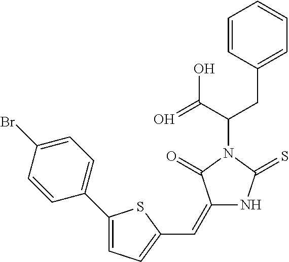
C1=CC(CC(C(=O)O)N2C(=O)C(=CC3=CC=C(C4=CC=C(Br)C=C4)S3)NC2=S)=CC=C1
